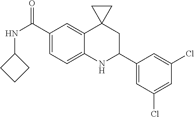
C1(C(NC2CCC2)=O)=CC=C2C(=C1)C1(CC(C3=CC(Cl)=CC(Cl)=C3)N2)CC1
